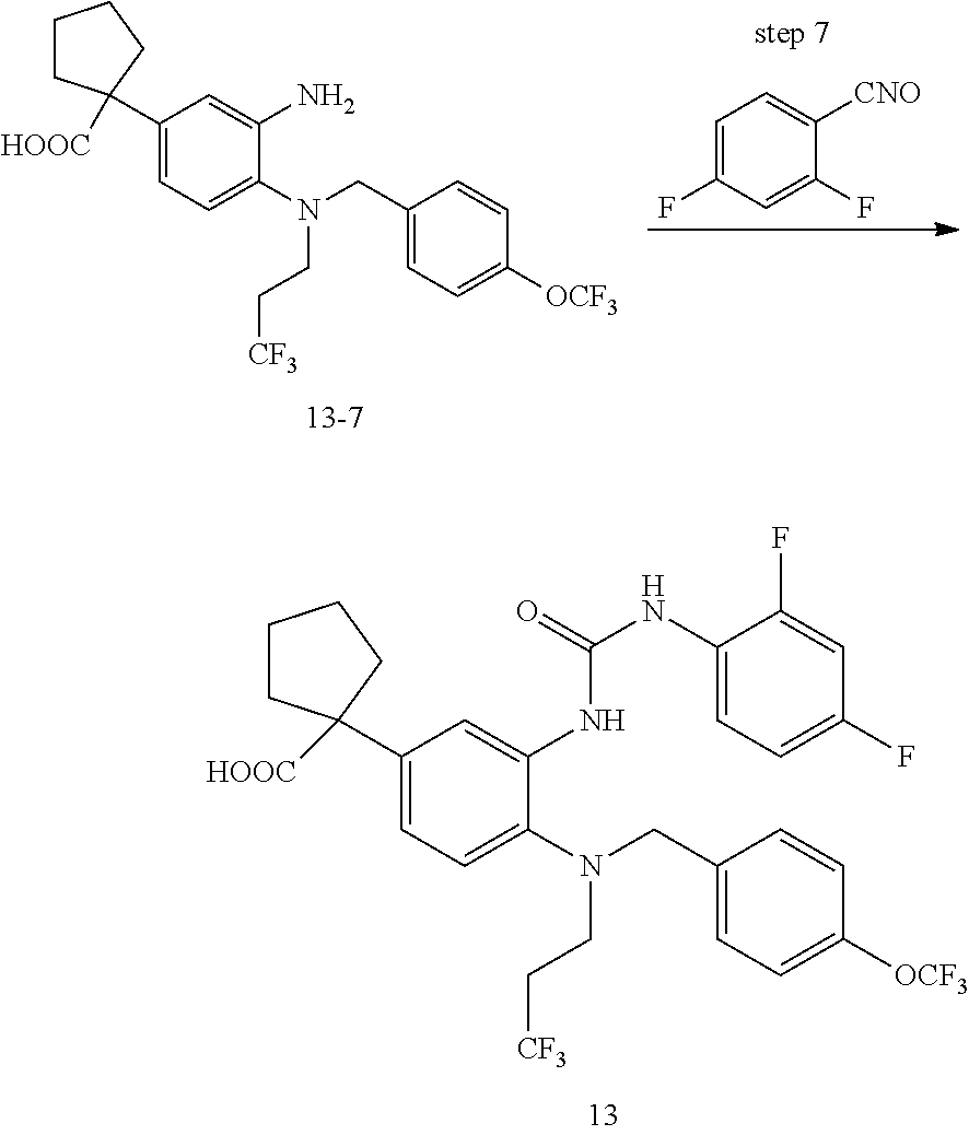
C1(C2([HOOC])CCCC2)=CC=C(N(CC2=CC=C([OCF3])C=C2)CC[CF3])C(NC(=O)NC2=CC=C(F)C=C2F)=C1.C1(CN(CC[CF3])C2=CC=C(C3([HOOC])CCCC3)C=C2N)=CC=C([OCF3])C=C1.C1=C(F)C=C(F)C([CNO])=C1
